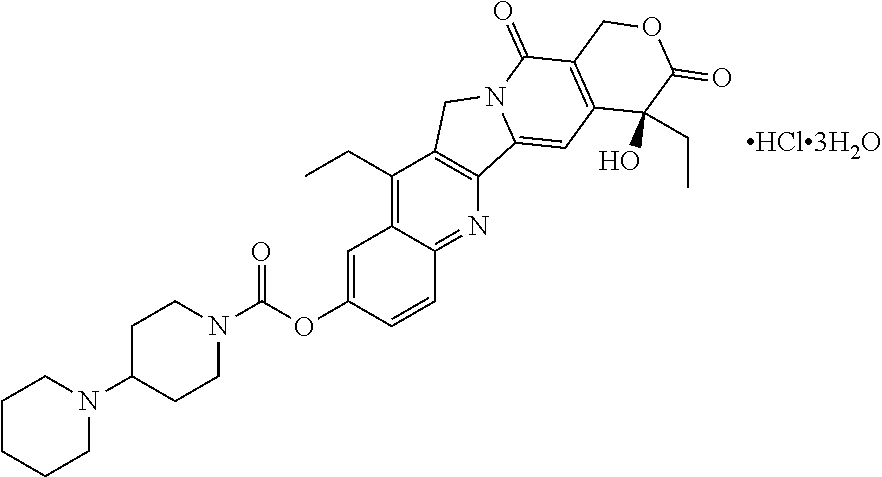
C1(CC)=C2C(=NC3=C1CN1C3=CC3=C(C1=O)COC(=O)C3(O)CC)C=CC(OC(N1CCC(N3CCCCC3)CC1)=O)=C2
